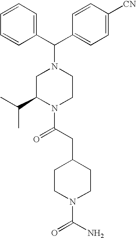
C(C1=CC=C([CN])C=C1)(N1CC(C(C)C)N(C(CC2CCN(C(N)=O)CC2)=O)CC1)C1=CC=CC=C1
